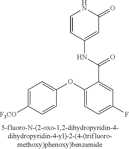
C1=C([F3CO])C=CC(OC2=CC=C(F)C=C2C(=O)NC2=CC(=O)NC=C2)=C1
